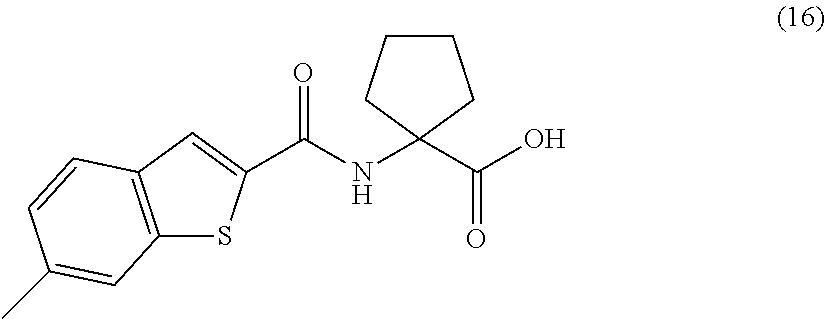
C12=C(C=C(C(=O)NC3(C(=O)O)CCCC3)S1)C=CC(C)=C2
